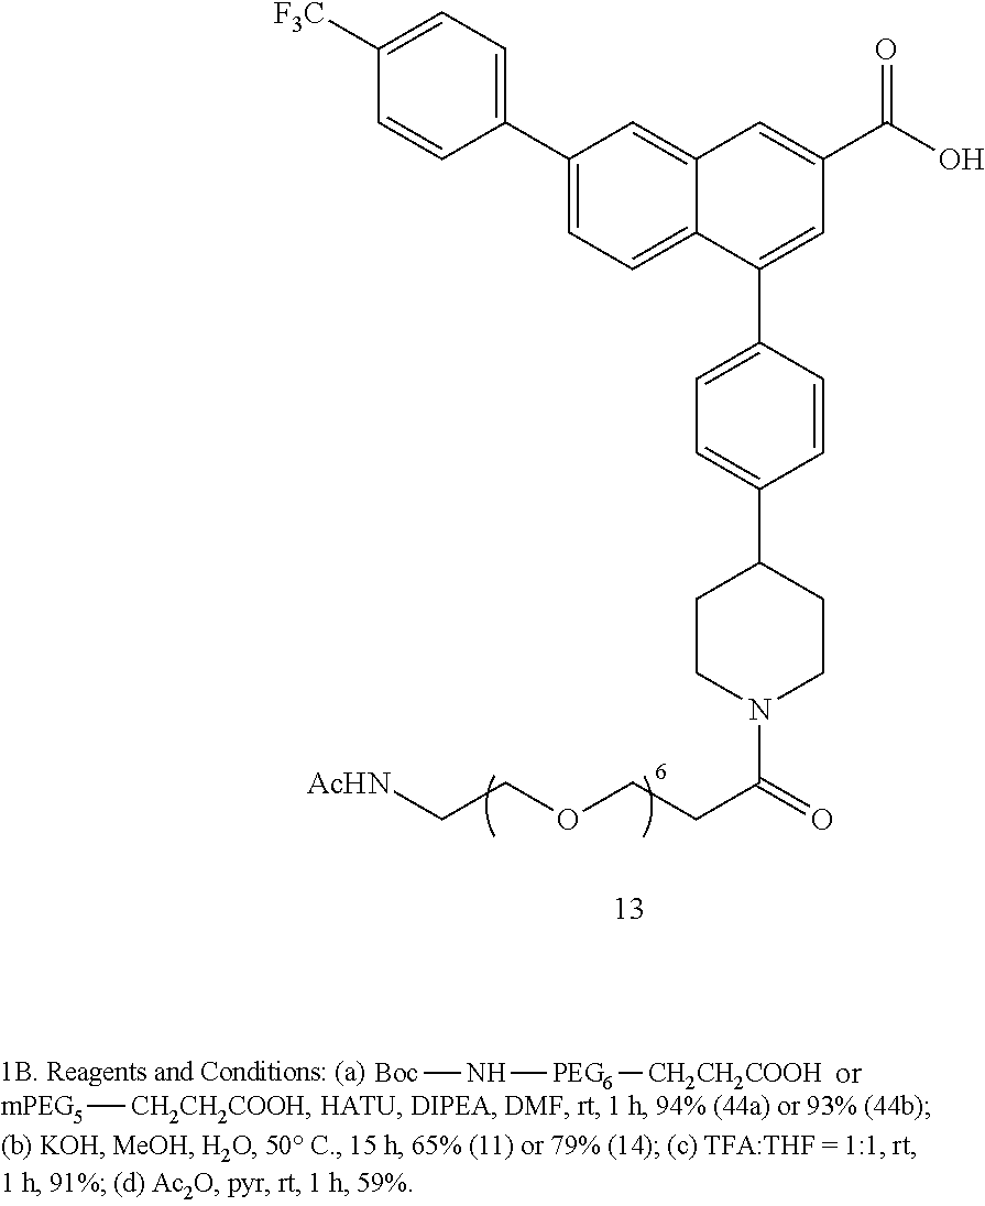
C1([F3C])=CC=C(C2=CC=C3C(=C2)C=C(C(O)=O)C=C3C2=CC=C(C3CCN(C(=O)CCOCC[AcHN])CC3)C=C2)C=C1.[Boc]N[PEG6][CH2CH2COOH].[mPEG5][CH2CH2COOH]
